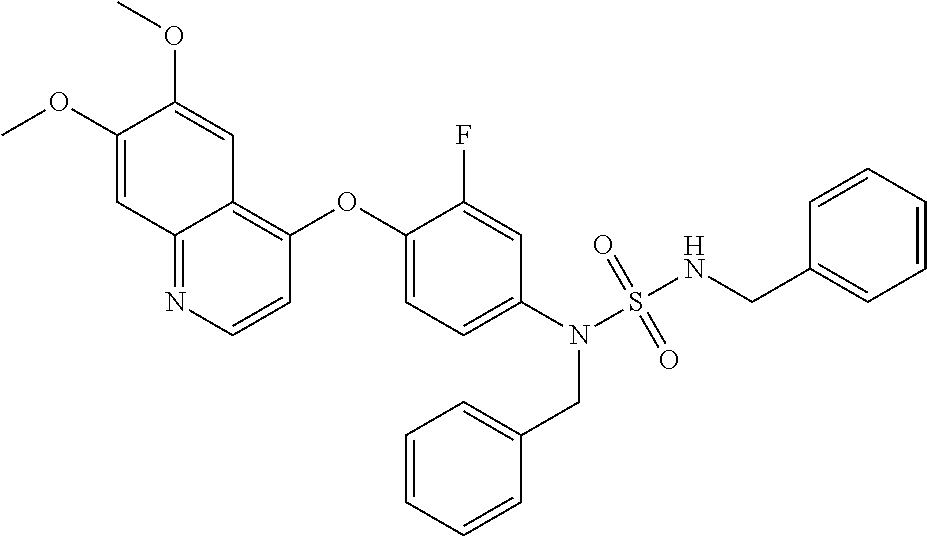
C1(OC)=CC2=NC=CC(OC3=CC=C(N(S(NCC4=CC=CC=C4)(=O)=O)CC4=CC=CC=C4)C=C3F)=C2C=C1OC
